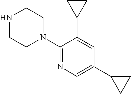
C1(N2CCNCC2)=NC=C(C2CC2)C=C1C1CC1
